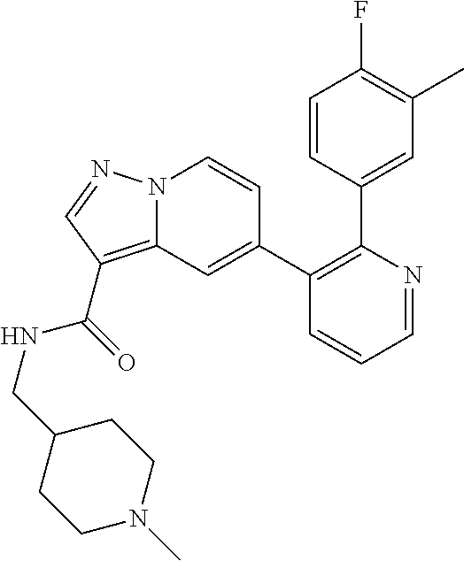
C1=NC(C2=CC(C)=C(F)C=C2)=C(C2=CC3=C(C(=O)NCC4CCN(C)CC4)C=NN3C=C2)C=C1
